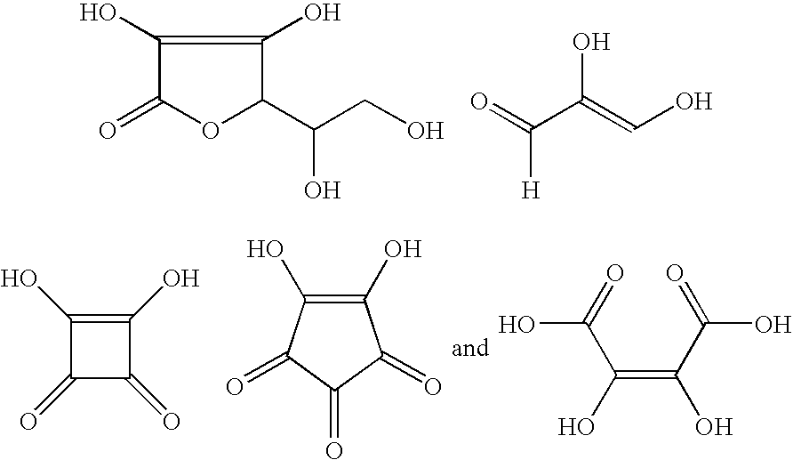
C1(O)=C(O)C(C(CO)O)OC1=O.O=C(C(=CO)O)[H].C1(O)=C(O)C(=O)C1=O.C1(O)=C(O)C(=O)C(=O)C1=O.C(=C(C(=O)O)O)(O)C(=O)O
